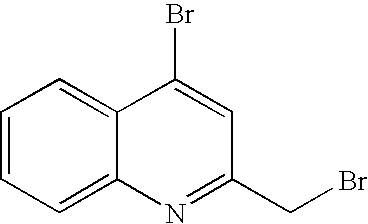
C1=CC=C2C(=C1)C(Br)=CC(CBr)=N2
